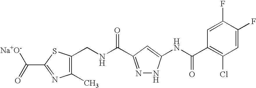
C1(CNC(=O)C2=NNC(NC(C3=C(Cl)C=C(F)C(F)=C3)=O)=C2)=C(C)N=C(C(=O)[Na+O-])S1
